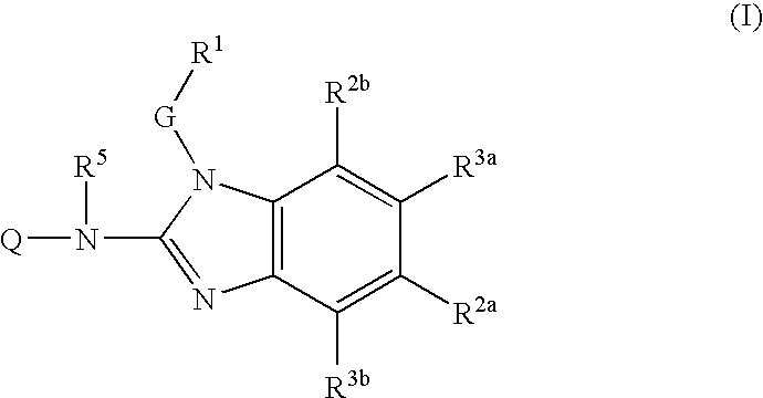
C12=C(N([G][R1])C(N([Q])[R5])=N1)C([R2b])=C([R3a])C([R2a])=C2[R3b]
